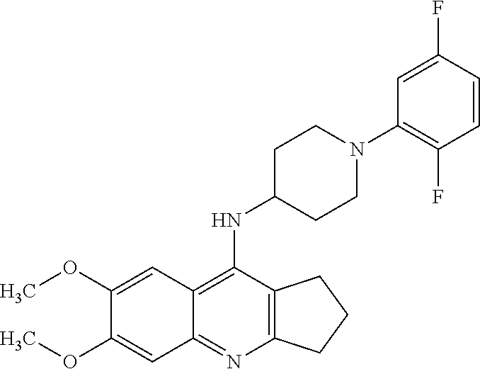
C1(OC)=CC2=C(NC3CCN(C4=C(F)C=CC(F)=C4)CC3)C3=C(N=C2C=C1OC)CCC3
